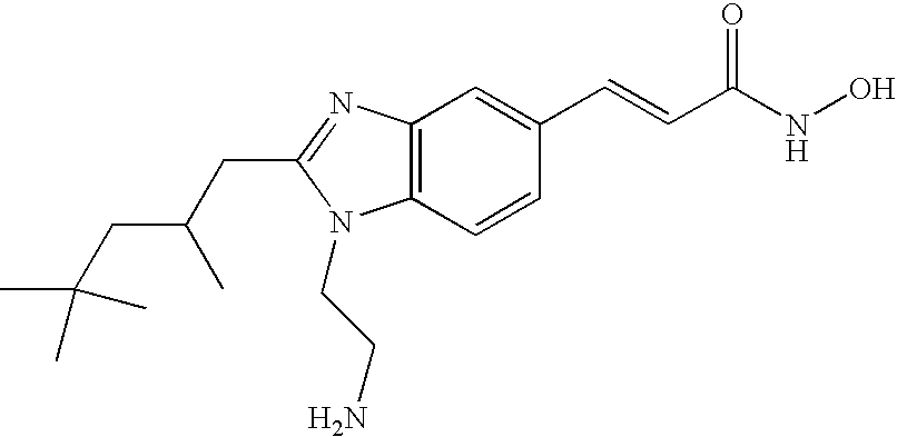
C12=C(N=C(CC(CC(C)(C)C)C)N1CCN)C=C(C=CC(NO)=O)C=C2
